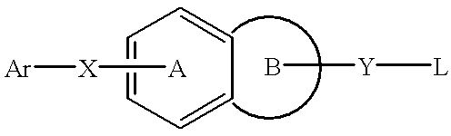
C1=CC=CC=C1.[A][X][Ar].B[Y][L]
